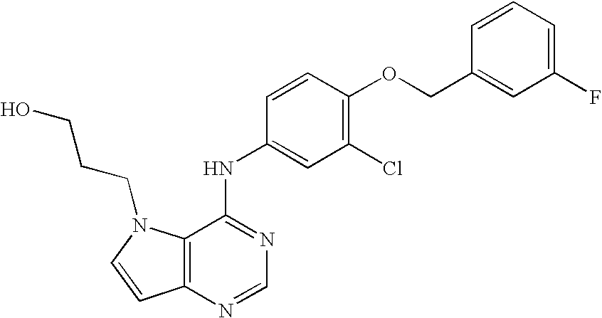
C12=C(N=CN=C1NC1=CC(Cl)=C(OCC3=CC(F)=CC=C3)C=C1)C=CN2CCCO
